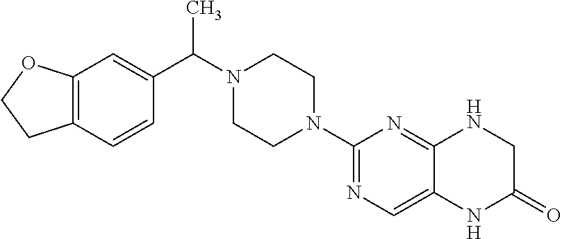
C12=C(C=C(C(N3CCN(C4=NC=C5C(=N4)NCC(=O)N5)CC3)C)C=C1)OCC2
